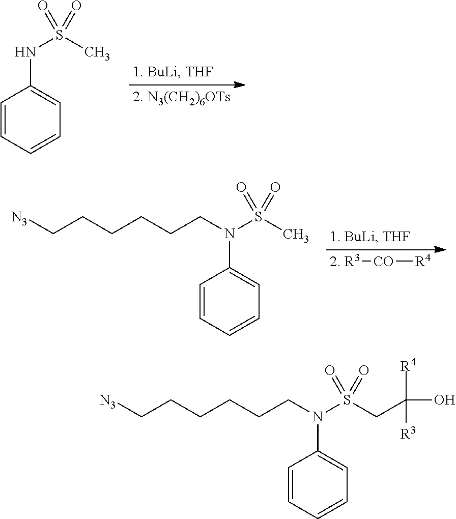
C1=CC=CC=C1NS(C)(=O)=O.[2. R3][CO][R4].C1=CC=CC=C1N(S(C)(=O)=O)CCCCCC[N3].C1=CC=CC=C1N(S(CC(O)([R4])[R3])(=O)=O)CCCCCC[N3]
